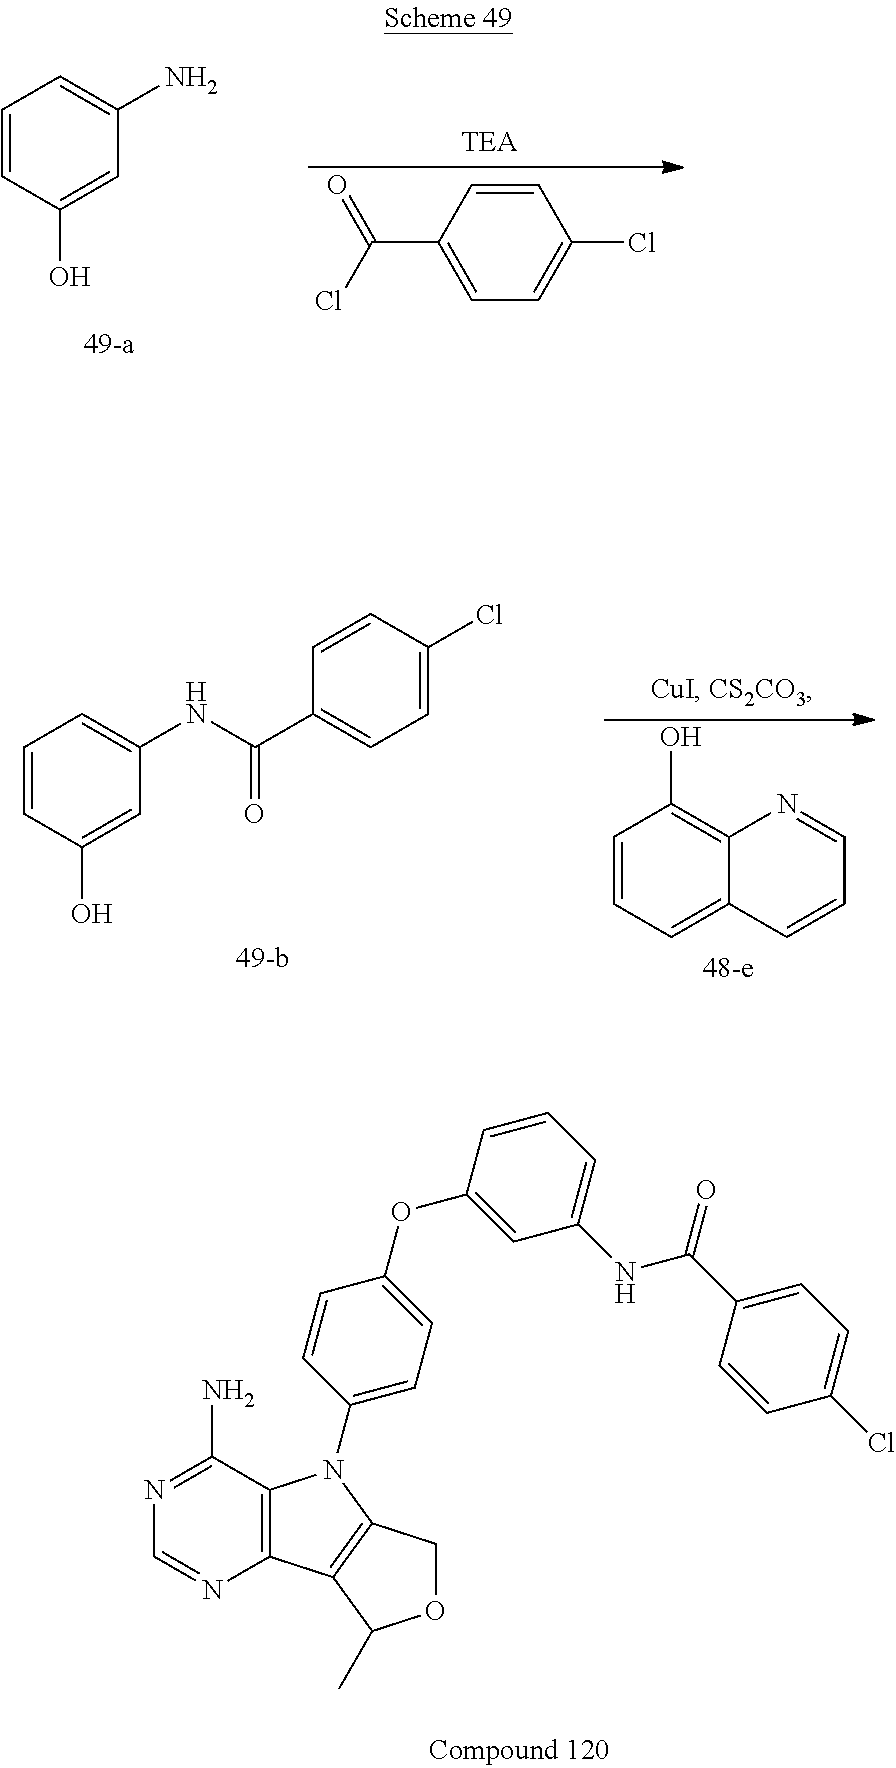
C1=CC(O)=CC(N)=C1.C1=CC(C(Cl)=O)=CC=C1Cl.C1=CC(O)=CC(NC(C2=CC=C(Cl)C=C2)=O)=C1.C1=CC=C2C(=C1O)N=CC=C2.C12=C(C(N)=NC=N1)N(C1=CC=C(OC3=CC(NC(C4=CC=C(Cl)C=C4)=O)=CC=C3)C=C1)C1=C2C(C)OC1
